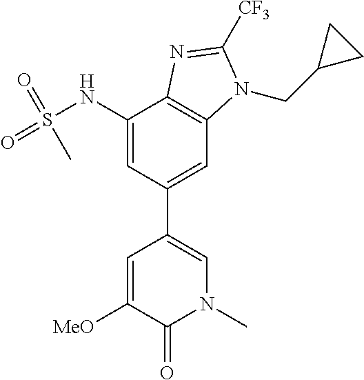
C1(NS(=O)(=O)C)=CC(C2=CN(C)C(=O)C([MeO])=C2)=CC2=C1N=C([CF3])N2CC1CC1
